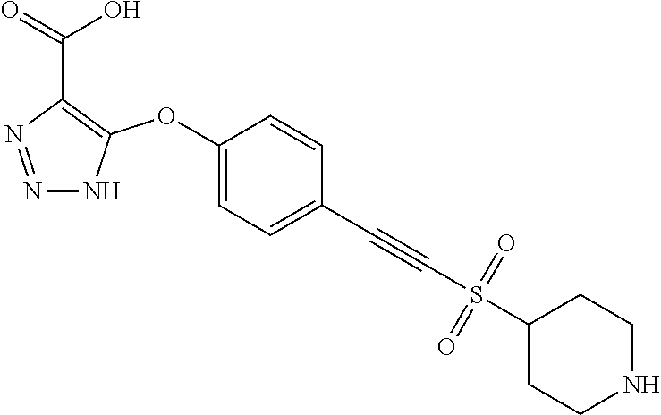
C1(OC2=C(C(=O)O)N=NN2)=CC=C(C#CS(C2CCNCC2)(=O)=O)C=C1
